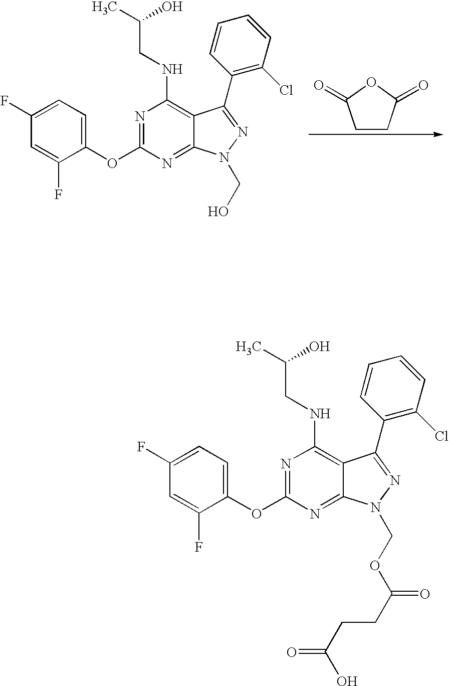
C1CC(=O)OC1=O.N1=C(OC2=CC=C(F)C=C2F)N=C2C(=C1NCC(C)O)C(C1=C(Cl)C=CC=C1)=NN2CO.N1=C(OC2=CC=C(F)C=C2F)N=C2C(=C1NCC(C)O)C(C1=C(Cl)C=CC=C1)=NN2COC(CCC(=O)O)=O
